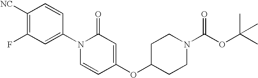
C1([NC])=C(F)C=C(N2C=CC(OC3CCN(C(OC(C)(C)C)=O)CC3)=CC2=O)C=C1
